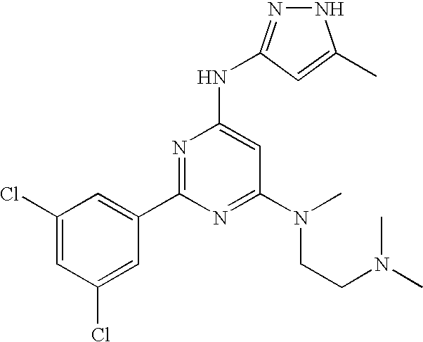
C1(C2=NC(NC3=NNC(C)=C3)=CC(N(CCN(C)C)C)=N2)=CC(Cl)=CC(Cl)=C1
